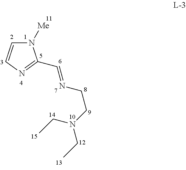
N1([Me])C=CN=C1C=NCCN(CC)CC
